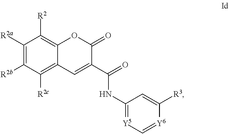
C1([R2a])=C([R2b])C([R2c])=C2C(=C1[R2])OC(=O)C(C(=O)NC1=[Y5]C=[Y6]C([R3])=C1)=C2
